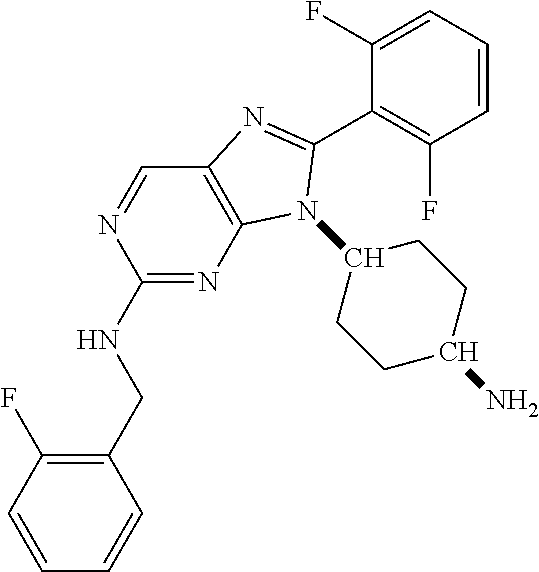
C1(CNC2=NC3=C(C=N2)N=C(C2=C(F)C=CC=C2F)N3C2CCC(N)CC2)=C(F)C=CC=C1
